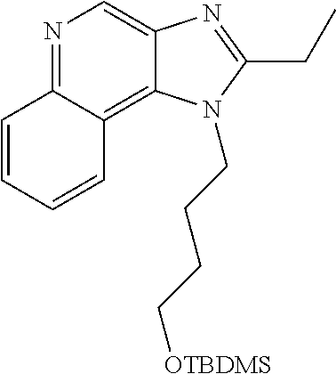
N1=C2C(=C3C(=C1)N=C(CC)N3CCCC[OTBDMS])C=CC=C2
